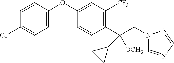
C1=CC(OC2=CC([CF3])=C(C(CN3C=NC=N3)(C3CC3)[OCH3])C=C2)=CC=C1Cl
